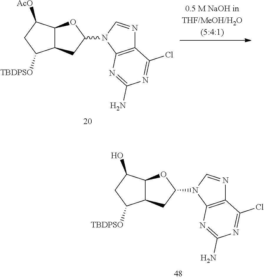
C1C([TBDPSO])C2C(C1O)OC(N1C=NC3=C1N=C(N)N=C3Cl)C2.C1C([TBDPSO])C2C(C1[AcO])OC(N1C=NC3=C1N=C(N)N=C3Cl)C2
